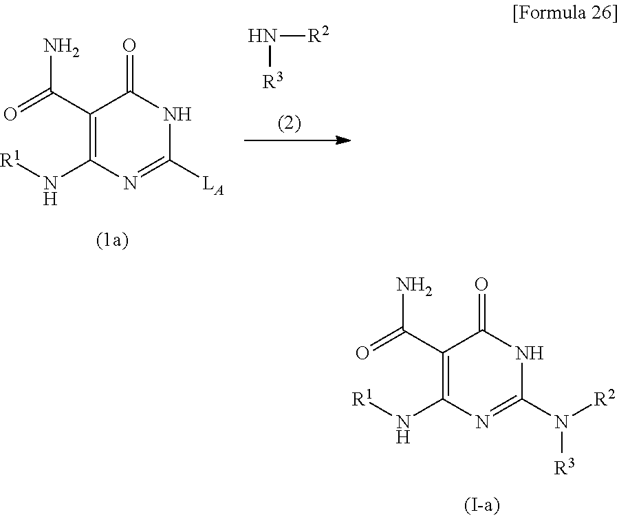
N([R3])[R2].C1(C(=O)N)=C(N[R1])N=C([LA])NC1=O.C1(C(=O)N)=C(N[R1])N=C(N([R3])[R2])NC1=O
